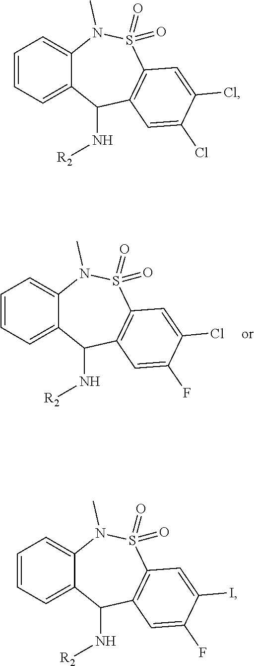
C1=CC=C2C(=C1)N(C)S(=O)(=O)C1=C(C2N[R2])C=C(F)C(Cl)=C1.C1=CC=C2C(=C1)N(C)S(=O)(=O)C1=C(C2N[R2])C=C(Cl)C(Cl)=C1.C1=CC=C2C(=C1)N(C)S(=O)(=O)C1=C(C2N[R2])C=C(F)C(I)=C1
